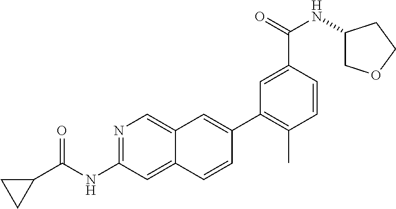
N1=C(NC(C2CC2)=O)C=C2C(=C1)C=C(C1=C(C)C=CC(C(=O)NC3COCC3)=C1)C=C2
